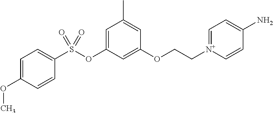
C1=C(OC)C=CC(S(OC2=CC(C)=CC(OCC[N+]3=CC=C(N)C=C3)=C2)(=O)=O)=C1
